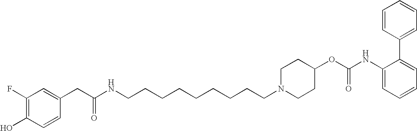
C(NCCCCCCCCCN1CCC(OC(NC2=CC=CC=C2C2=CC=CC=C2)=O)CC1)(=O)CC1=CC(F)=C(O)C=C1
